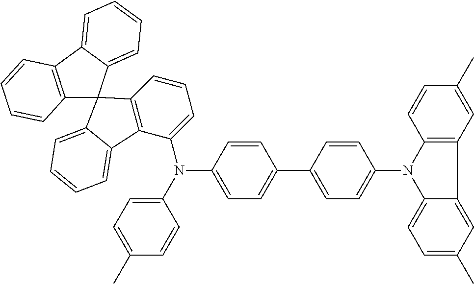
C12=C(C3=CC=CC=C3C13C1=C(C(N(C4=CC=C(C)C=C4)C4=CC=C(C5=CC=C(N6C7=CC=C(C)C=C7C7=C6C=CC(C)=C7)C=C5)C=C4)=CC=C1)C1=CC=CC=C31)C=CC=C2
